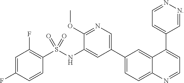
C1=C(F)C=CC(S(NC2=CC(C3=CC=C4C(=C3)C(C3=CC=NN=C3)=CC=N4)=CN=C2OC)(=O)=O)=C1F
